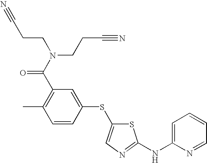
C1=CC(SC2=CN=C(NC3=CC=CC=N3)S2)=CC(C(N(CCC#N)CCC#N)=O)=C1C
